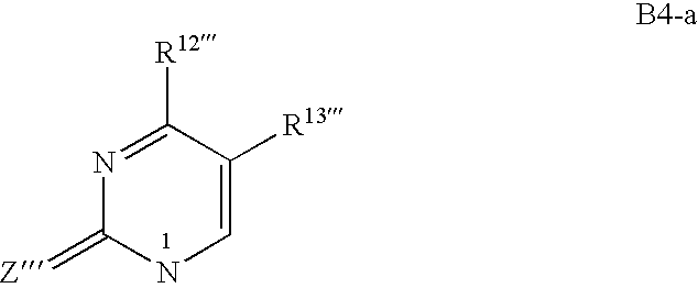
C1(=[Z])NC=C([R13])C([R12])=N1
